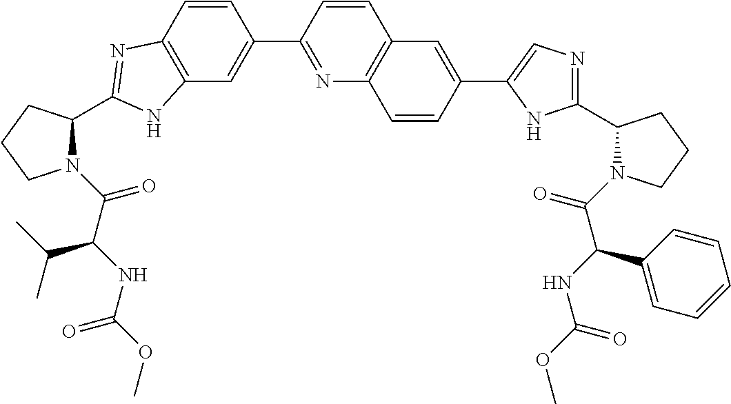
C12=C(C=C(C3=NC4=C(C=C3)C=C(C3=CN=C(C5N(C(=O)C(C6=CC=CC=C6)NC(=O)OC)CCC5)N3)C=C4)C=C1)NC(C1N(C(=O)C(NC(=O)OC)C(C)C)CCC1)=N2
